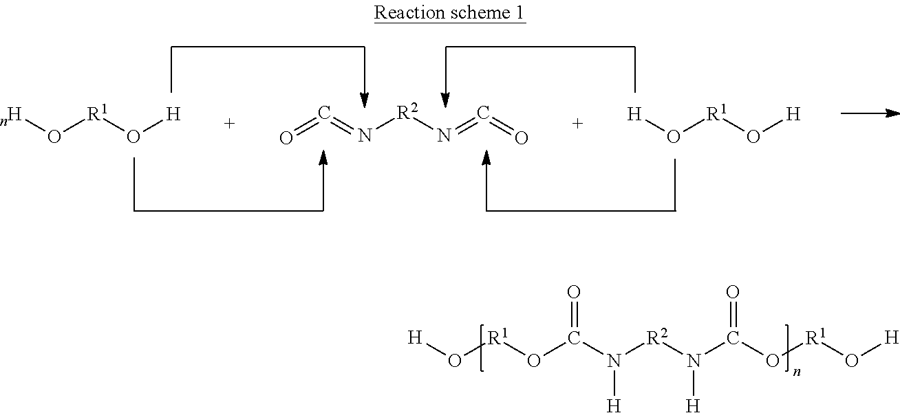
[nH]O[R1]O[H].O=C=N[R2]N=C=O.[H]O[R1]O[H].[H]O[R1]OC(N([R2]N(C(O[R1]O[H])=O)[H])[H])=O
